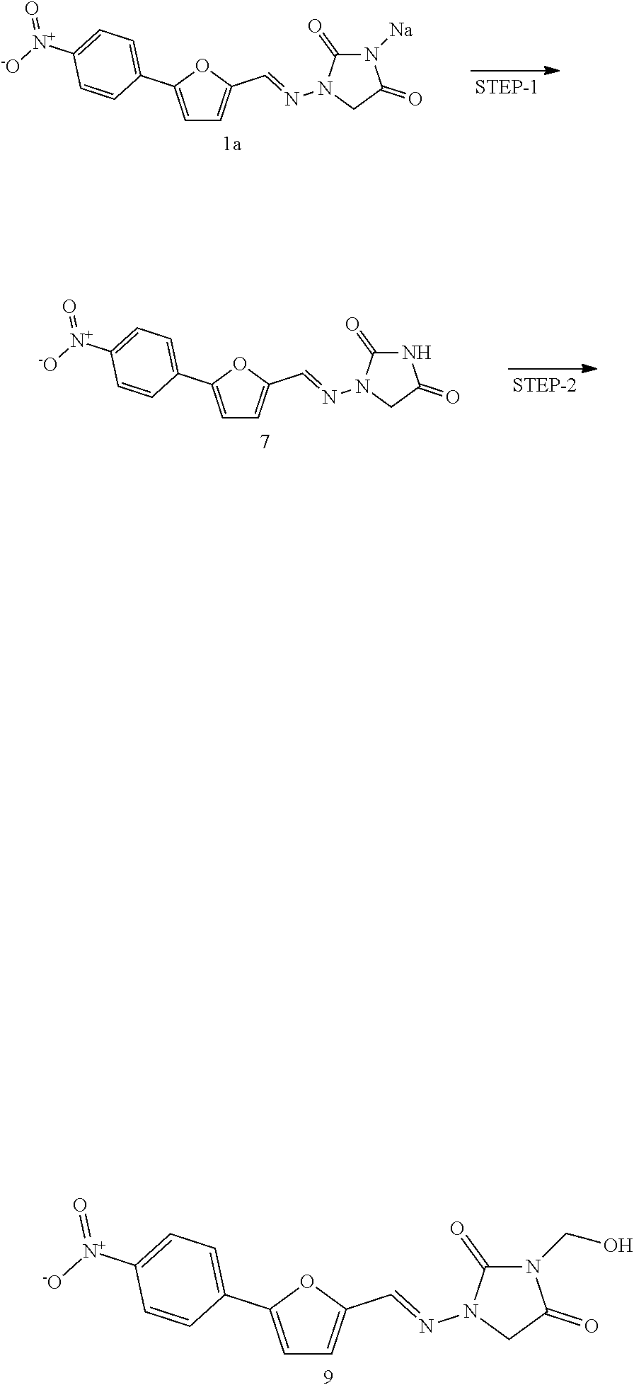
N1([Na])C(=O)N(N=CC2=CC=C(C3=CC=C([N+]([-O])=O)C=C3)O2)CC1=O.N1C(=O)N(N=CC2=CC=C(C3=CC=C([N+]([-O])=O)C=C3)O2)CC1=O.C1(=O)N(N=CC2=CC=C(C3=CC=C([N+]([-O])=O)C=C3)O2)CC(=O)N1CO
